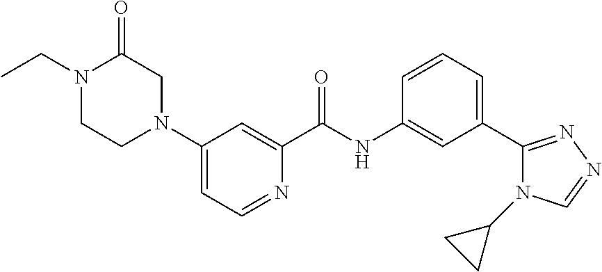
C1(N2CC(=O)N(CC)CC2)=CC=NC(C(NC2=CC(C3=NN=CN3C3CC3)=CC=C2)=O)=C1
